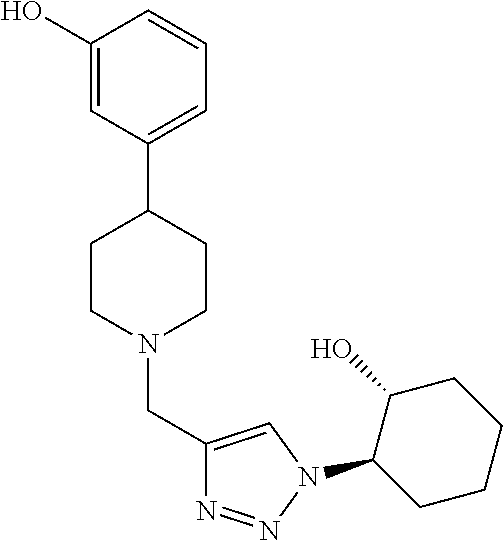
C1(O)=CC(C2CCN(CC3=CN(C4CCCCC4O)N=N3)CC2)=CC=C1
